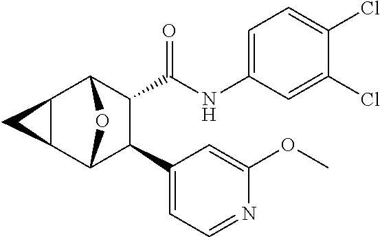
C12C(C(NC3=CC=C(Cl)C(Cl)=C3)=O)C(C3=CC=NC(OC)=C3)C(C3C1C3)O2
